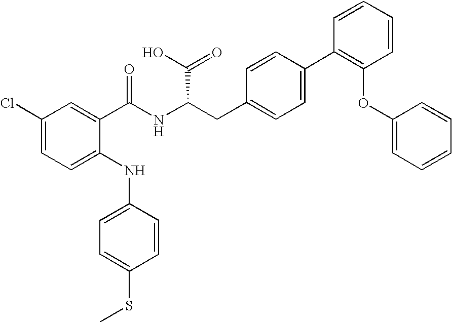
C1(Cl)=CC=C(NC2=CC=C(SC)C=C2)C(C(NC(CC2=CC=C(C3=C(OC4=CC=CC=C4)C=CC=C3)C=C2)C(O)=O)=O)=C1
